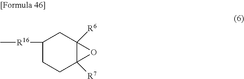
C1([R16]C)CCC2([R7])C([R6])(C1)O2
